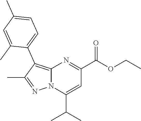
C12=C(C3=CC=C(C)C=C3C)C(C)=NN1C(C(C)C)=CC(C(OCC)=O)=N2
